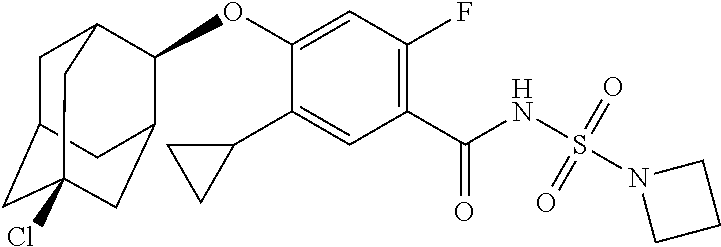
O(C1=CC(F)=C(C(NS(=O)(=O)N2CCC2)=O)C=C1C1CC1)C1C2CC3(Cl)CC(CC1C3)C2
